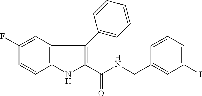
C1(F)=CC2=C(C=C1)NC(C(NCC1=CC(I)=CC=C1)=O)=C2C1=CC=CC=C1
